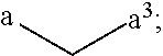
C([a3])[a]
